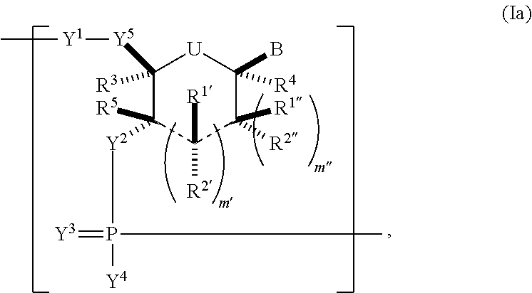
C1([R3])([Y5][Y1]C)C([Y2]P(=[Y3])([Y4])C)([R5])C([R1])([R2])C([R2])([R1])C(B)([R4])[U]1
